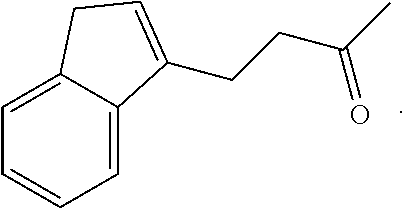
C1=CC=C2C(=C1)CC=C2CCC(C)=O
